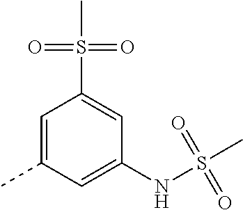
C1=C(C)C=C(NS(=O)(=O)C)C=C1S(=O)(=O)C
